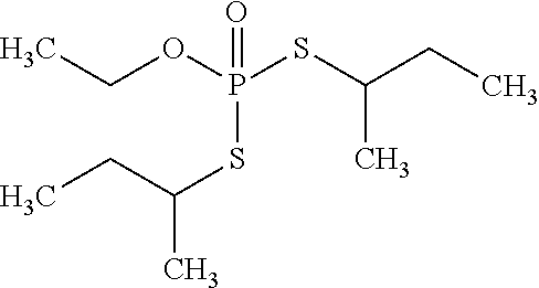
CCOP(SC(CC)C)(SC(C)CC)=O
